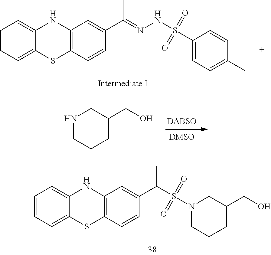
CC(=NNS(=O)(=O)C1=CC=C(C)C=C1)C1=CC2=C(C=C1)SC1=CC=CC=C1N2.[DABSO].C(O)C1CNCCC1.C1CCN(S(=O)(=O)C(C2=CC3=C(SC4=CC=CC=C4N3)C=C2)C)CC1CO
